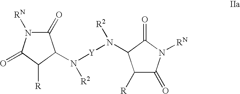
C1(=O)N([RN])C(=O)C([R])C1N([Y]N(C1C([R])C(=O)N([RN])C1=O)[R2])[R2]
